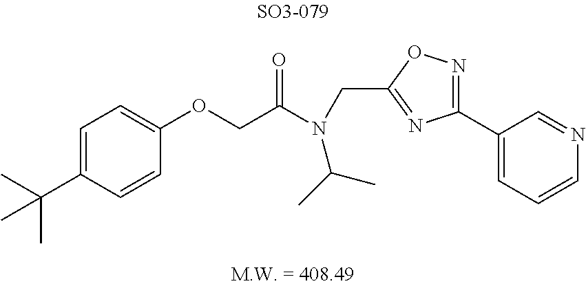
C1(OCC(N(C(C)C)CC2=NC(C3=CC=CN=C3)=NO2)=O)=CC=C(C(C)(C)C)C=C1
